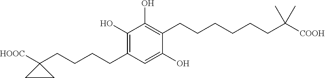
C1(O)=C(CCCCCCC([COOH])(C)C)C(O)=CC(CCCCC2([HOOC])CC2)=C1O
